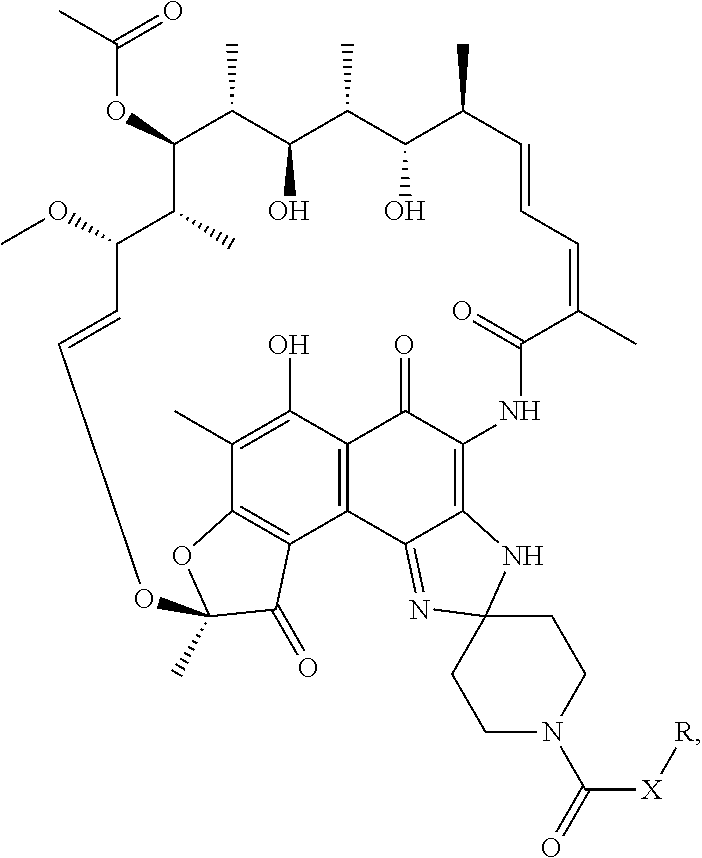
C(OC1C(C)C(OC)C=COC2(C)OC3=C(C4=C(C(=O)C(=C5C4=NC4(N5)CCN(C([X][R])=O)CC4)NC(=O)C(C)=CC=CC(C)C(O)C(C)C(O)C1C)C(O)=C3C)C2=O)(C)=O
